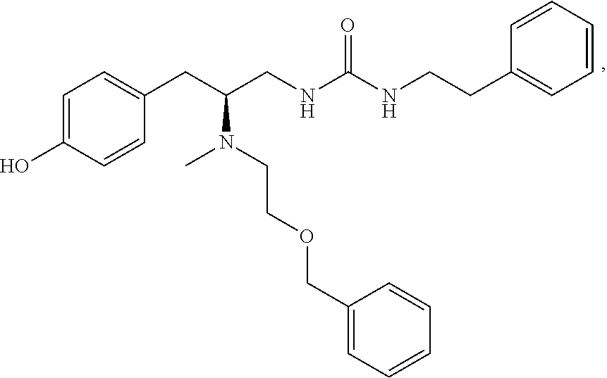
C1=C(O)C=CC(CC(N(CCOCC2=CC=CC=C2)C)CNC(NCCC2=CC=CC=C2)=O)=C1
